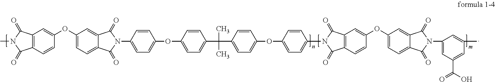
C12=C(C=CC(OC3=CC=C4C(=C3)C(=O)N(C3=CC=C(OC5=CC=C(C(C)(C)C6=CC=C(OC7=CC=C(N8C(=O)C9=C(C=CC(OC%10=CC=C%11C(=C%10)C(=O)N(C%10=CC(C(O)=O)=CC(C)=C%10)C%11=O)=C9)C8=O)C=C7)C=C6)C=C5)C=C3)C4=O)=C1)C(=O)N(C)C2=O
